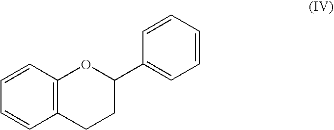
C12=C(C=CC=C1)OC(C1=CC=CC=C1)CC2
